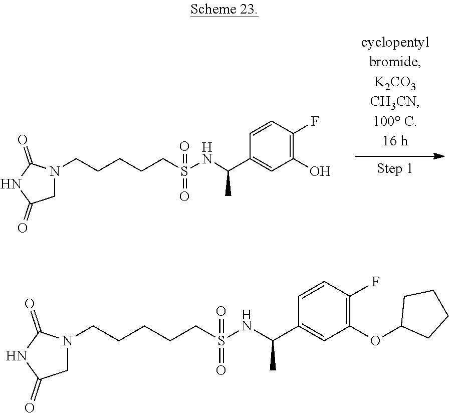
C1N(CCCCCS(=O)(=O)NC(C2=CC(O)=C(F)C=C2)C)C(=O)NC1=O.C1N(CCCCCS(=O)(=O)NC(C2=CC(OC3CCCC3)=C(F)C=C2)C)C(=O)NC1=O
